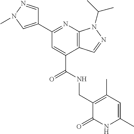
C1(C2=NC3=C(C(C(=O)NCC4=C(C)C=C(C)NC4=O)=C2)C=NN3C(C)C)=CN(C)N=C1
